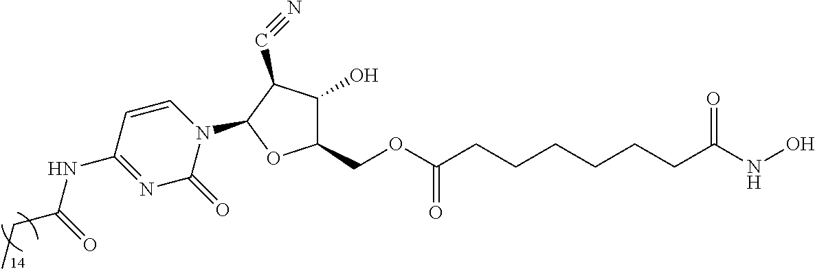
C1(COC(=O)CCCCCCC(NO)=O)C(O)C(C#N)C(N2C=CC(NC(=O)CC)=NC2=O)O1
